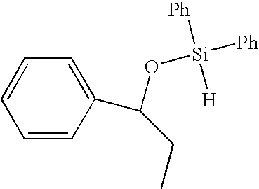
C1=CC(C(CC)O[Si]([Ph])([Ph])[H])=CC=C1
